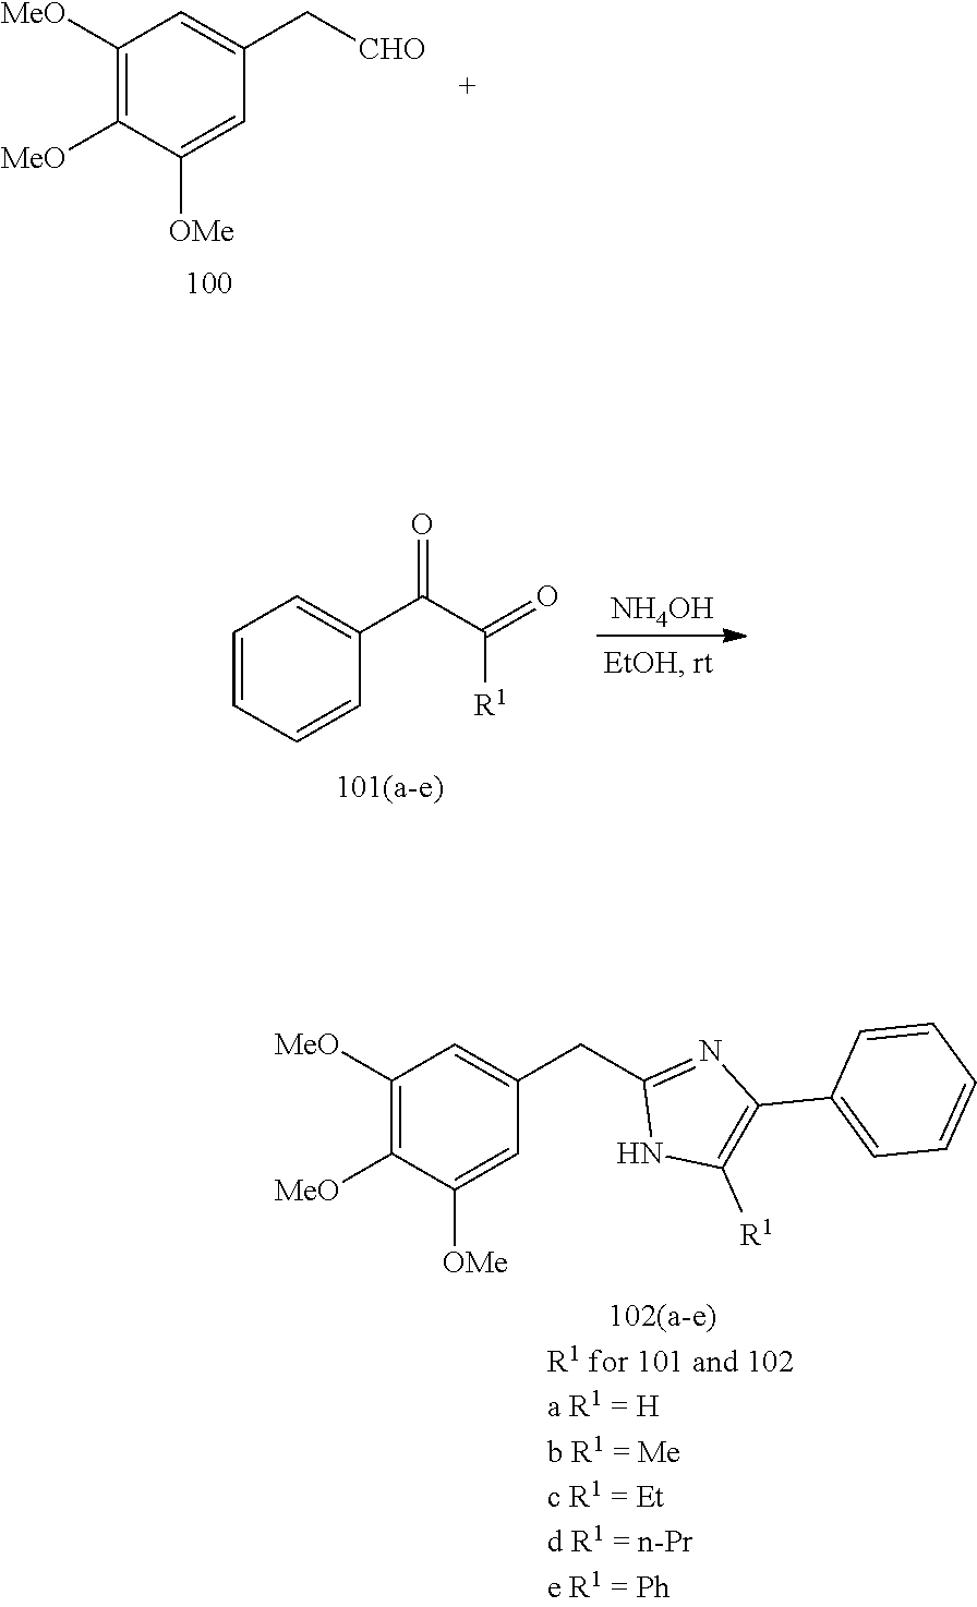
C1([MeO])=C([MeO])C([OMe])=CC(CC2=NC(C3=CC=CC=C3)=C([R1])N2)=C1.C1([MeO])=C([MeO])C([OMe])=CC(C[CHO])=C1.C1=CC=CC(C(=O)C([R1])=O)=C1.[NH4OH]
